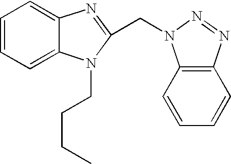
C1=CC=C2C(=C1)N=C(CN1C3=C(C=CC=C3)N=N1)N2CCCC
